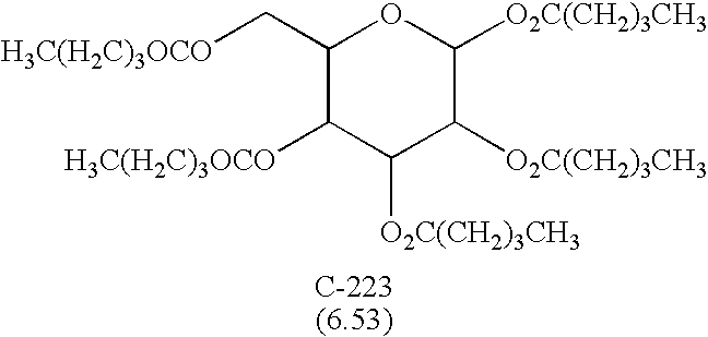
C1(C[H3C(H2C)3OCO])C([H3C(H2C)3OCO])C([O2C(CH2)3CH3])C([O2C(CH2)3CH3])C([O2C(CH2)3CH3])O1
